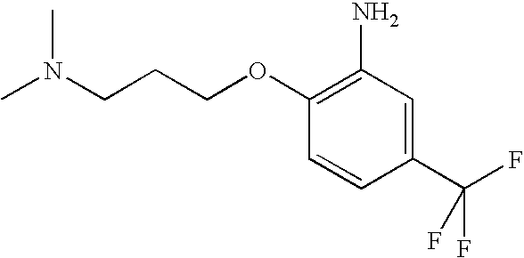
C(CCOC1=C(N)C=C(C(F)(F)F)C=C1)N(C)C
